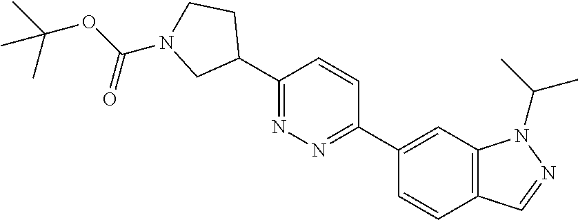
C1(C2CCN(C(OC(C)(C)C)=O)C2)=NN=C(C2=CC3=C(C=C2)C=NN3C(C)C)C=C1
